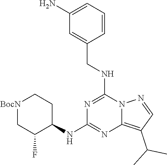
C1(N)=CC=CC(CNC2=NC(NC3CC[BocN]CC3F)=NC3=C(C(C)C)C=NN23)=C1
